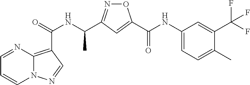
N1=C(C(NC(=O)C2=C3N(C=CC=N3)N=C2)C)C=C(C(NC2=CC=C(C)C(C(F)(F)F)=C2)=O)O1
